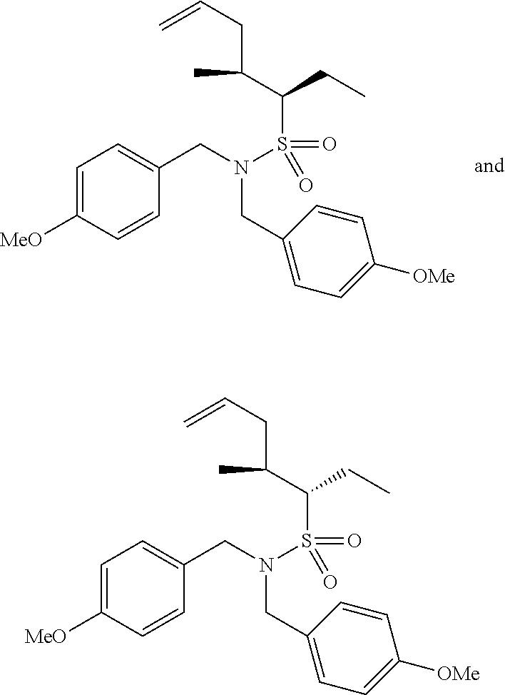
C1=C([MeO])C=CC(CN(S(=O)(=O)C(C(CC=C)C)CC)CC2=CC=C([OMe])C=C2)=C1.C1=C([MeO])C=CC(CN(S(=O)(=O)C(C(CC=C)C)CC)CC2=CC=C([OMe])C=C2)=C1
